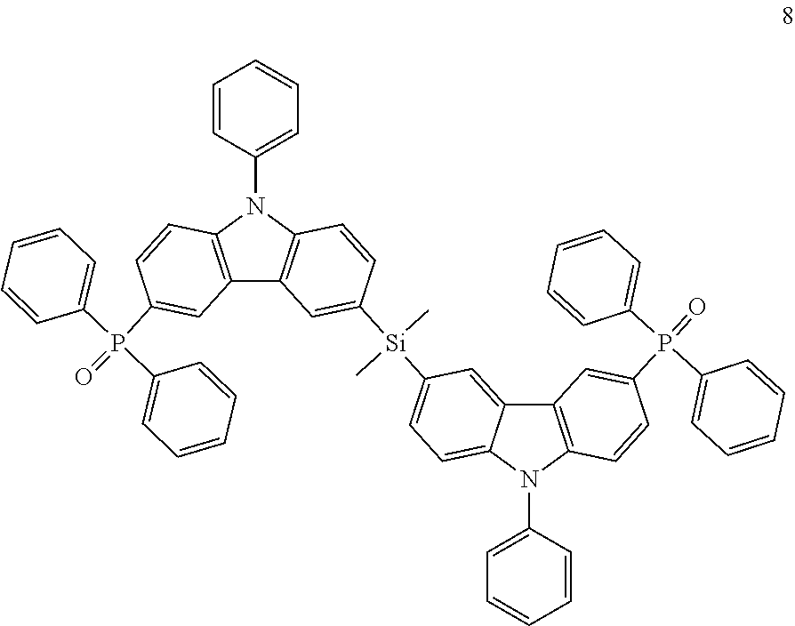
C1=CC(N2C3=C(C4=C2C=CC([Si](C2=CC=C5C(=C2)C2=C(N5C5=CC=CC=C5)C=CC(P(=O)(C5=CC=CC=C5)C5=CC=CC=C5)=C2)(C)C)=C4)C=C(P(=O)(C2=CC=CC=C2)C2=CC=CC=C2)C=C3)=CC=C1
